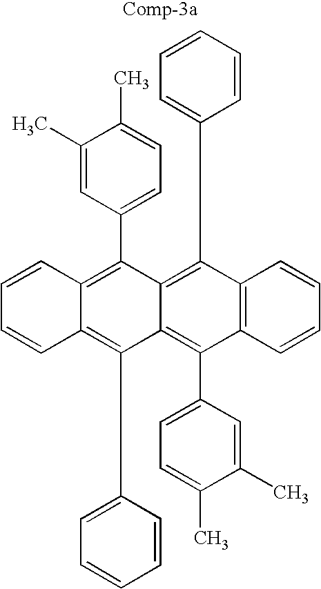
C1=CC2=C(C3=CC=C(C)C(C)=C3)C3=C(C4=CC=CC=C4)C4=C(C(C5=CC=C(C)C(C)=C5)=C3C(C3=CC=CC=C3)=C2C=C1)C=CC=C4
